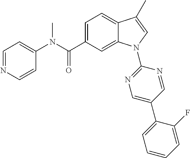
C1(N(C)C(C2=CC=C3C(=C2)N(C2=NC=C(C4=CC=CC=C4F)C=N2)C=C3C)=O)=CC=NC=C1
